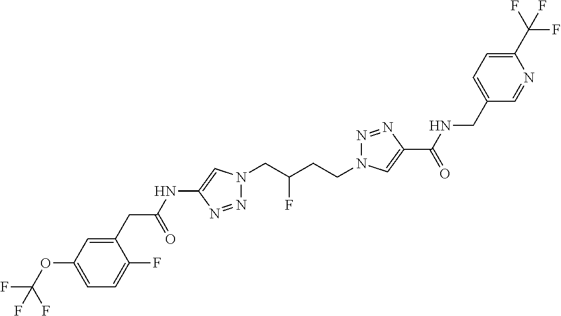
C1(NC(CC2=CC(OC(F)(F)F)=CC=C2F)=O)=CN(CC(CCN2N=NC(C(=O)NCC3=CC=C(C(F)(F)F)N=C3)=C2)F)N=N1
